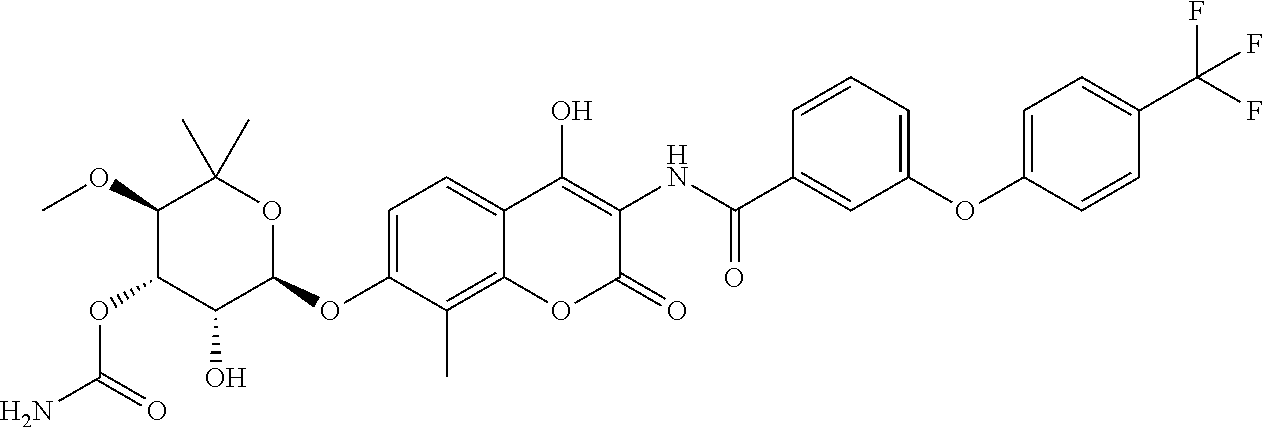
NC(=O)OC1C(O)C(OC2=CC=C3C(=C2C)OC(=O)C(NC(=O)C2=CC(OC4=CC=C(C(F)(F)F)C=C4)=CC=C2)=C3O)OC(C)(C)C1OC
